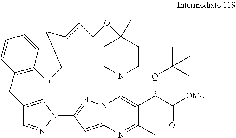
C1C2=CN(N=C2)C2=NN3C(=C2)N=C(C)C(C(C(=O)[OMe])OC(C)(C)C)=C3N2CCC(C)(CC2)OCC=CCCOC2=C1C=CC=C2
